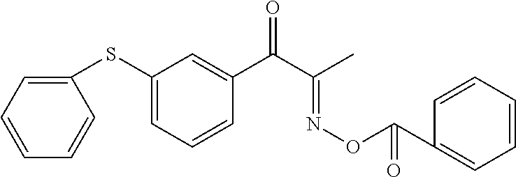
C1=CC=CC(SC2=CC=CC(C(C(C)=NOC(C3=CC=CC=C3)=O)=O)=C2)=C1
